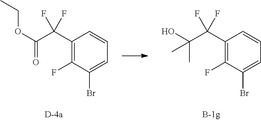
C1(C(C(O)(C)C)(F)F)=C(F)C(Br)=CC=C1.C1(C(C(OCC)=O)(F)F)=C(F)C(Br)=CC=C1
